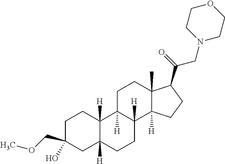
C1C(O)(COC)CC2([H])C([H])(C1)C1([H])C([H])(CC2)C2([H])C(C)(CC1)C(C(=O)CN1CCOCC1)CC2
